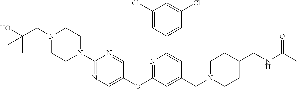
C1(Cl)=CC(C2=CC(CN3CCC(CNC(C)=O)CC3)=CC(OC3=CN=C(N4CCN(CC(O)(C)C)CC4)N=C3)=N2)=CC(Cl)=C1
